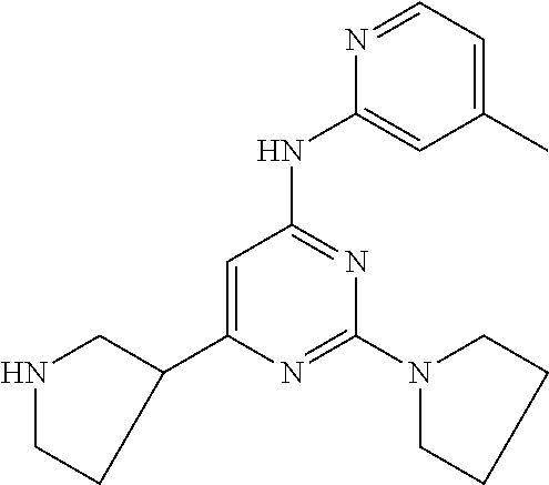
N1=CC=C(C)C=C1NC1=NC(N2CCCC2)=NC(C2CNCC2)=C1
